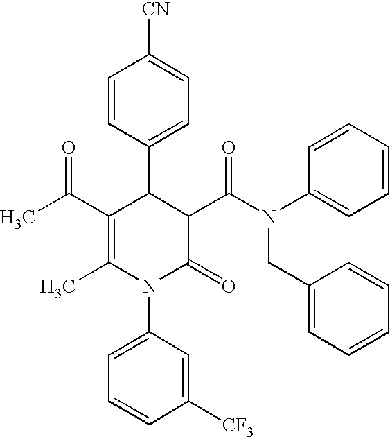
C1=CC(C2C(C(C)=O)=C(C)N(C3=CC=CC([CF3])=C3)C(=O)C2C(N(CC2=CC=CC=C2)C2=CC=CC=C2)=O)=CC=C1[CN]
